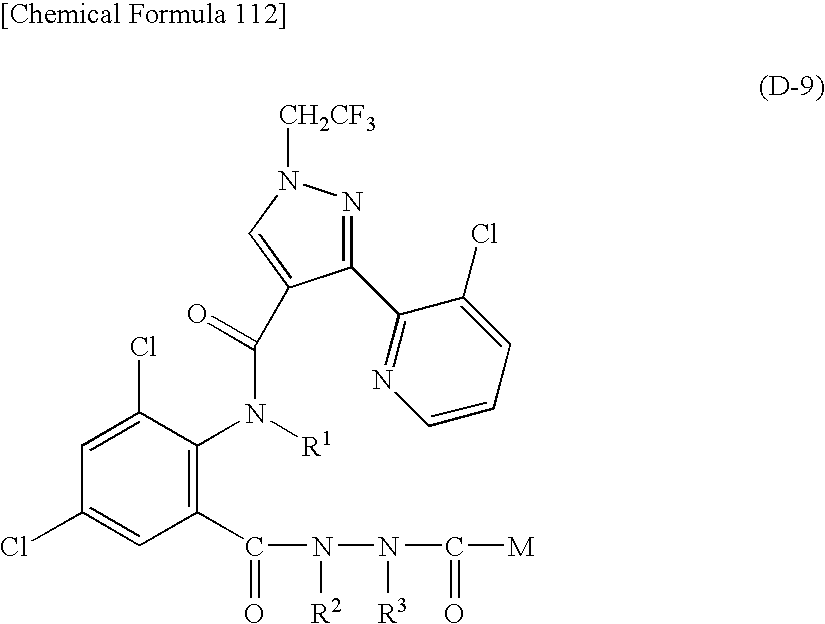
C1(Cl)=CC(C(N(N(C([M])=O)[R3])[R2])=O)=C(N([R1])C(=O)C2=CN([CH2CF3])N=C2C2=NC=CC=C2Cl)C(Cl)=C1
